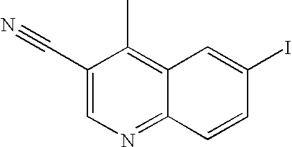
C1(C#N)=CN=C2C(=C1C)C=C(I)C=C2
